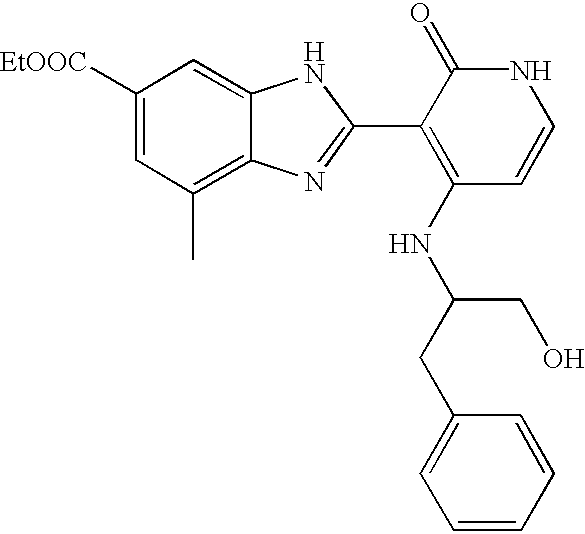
C1([EtOOC])=CC(C)=C2C(=C1)NC(C1=C(NC(CC3=CC=CC=C3)CO)C=CNC1=O)=N2
